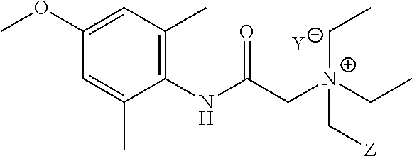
[Y].C1=C(C)C(NC(C[N+](C[Z])(CC)CC)=O)=C(C)C=C1OC
